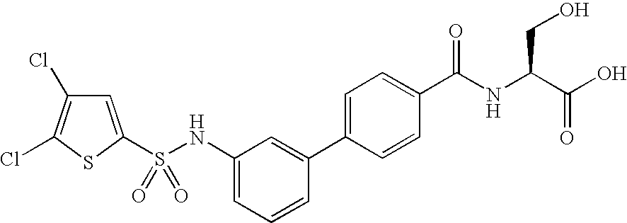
S(NC1=CC=CC(C2=CC=C(C(NC(C(O)=O)CO)=O)C=C2)=C1)(=O)(=O)C1=CC(Cl)=C(Cl)S1
